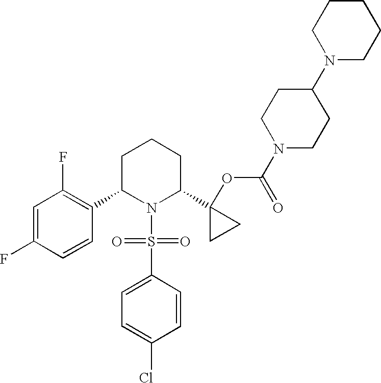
C1=C(F)C=CC(C2N(S(C3=CC=C(Cl)C=C3)(=O)=O)C(C3(OC(=O)N4CCC(N5CCCCC5)CC4)CC3)CCC2)=C1F
